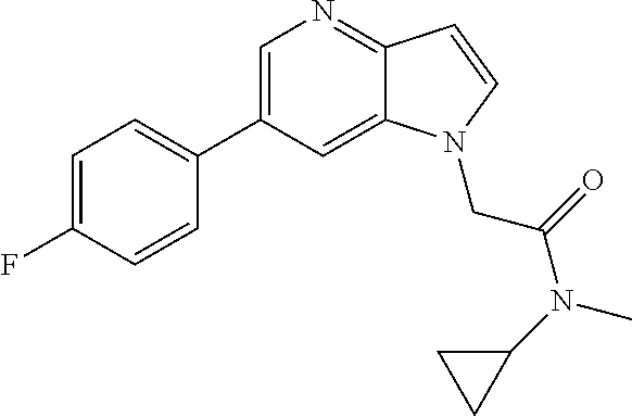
C1=C(C2=CC=C(F)C=C2)C=C2C(=N1)C=CN2CC(=O)N(C1CC1)C
